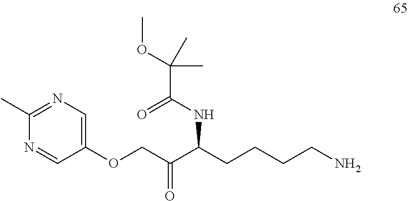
C(C(=O)C(NC(=O)C(OC)(C)C)CCCCN)OC1=CN=C(C)N=C1
